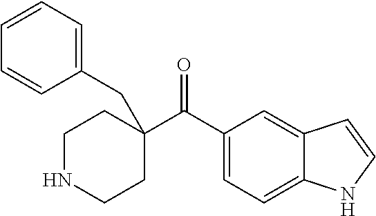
C(=O)(C1(CC2=CC=CC=C2)CCNCC1)C1=CC=C2C(=C1)C=CN2
